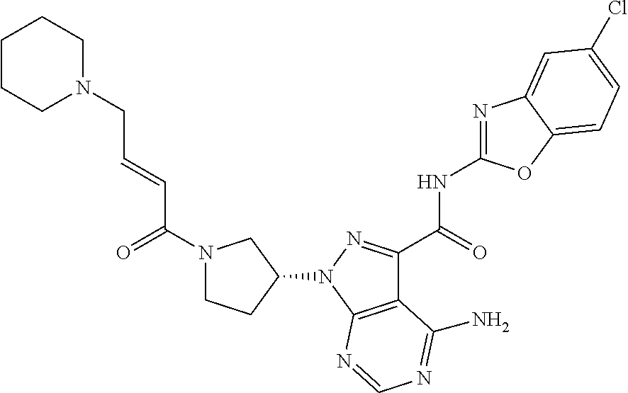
C12=C(N(C3CCN(C(=O)C=CCN4CCCCC4)C3)N=C1C(=O)NC1=NC3=CC(Cl)=CC=C3O1)N=CN=C2N
